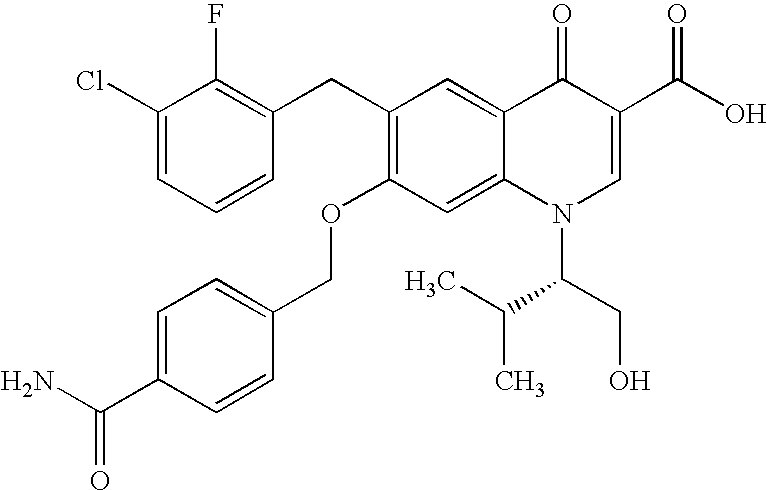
C1(Cl)=CC=CC(CC2=C(OCC3=CC=C(C(N)=O)C=C3)C=C3C(=C2)C(=O)C(C(O)=O)=CN3C(C(C)C)CO)=C1F
